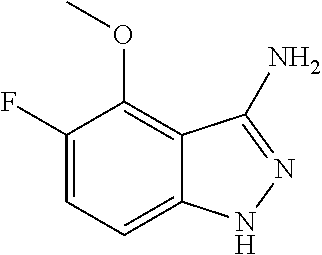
C1(F)=CC=C2C(=C1OC)C(N)=NN2
